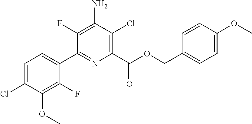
C1=C(Cl)C(OC)=C(F)C(C2=NC(C(OCC3=CC=C(OC)C=C3)=O)=C(Cl)C(N)=C2F)=C1
